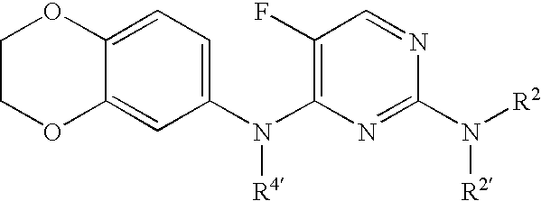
C1COC2=CC(N(C3=C(F)C=NC(N([R2])[R2])=N3)[R4])=CC=C2O1
